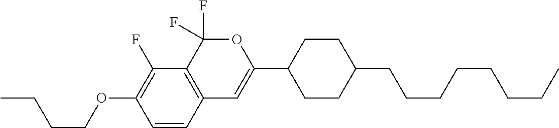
C1=CC2=C(C(F)=C1OCCCC)C(F)(F)OC(C1CCC(CCCCCCCC)CC1)=C2
